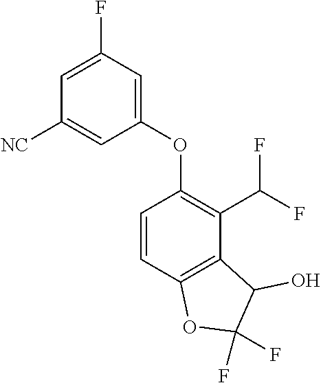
C1=CC2=C(C(C(F)F)=C1OC1=CC(F)=CC([NC])=C1)C(O)C(F)(F)O2
